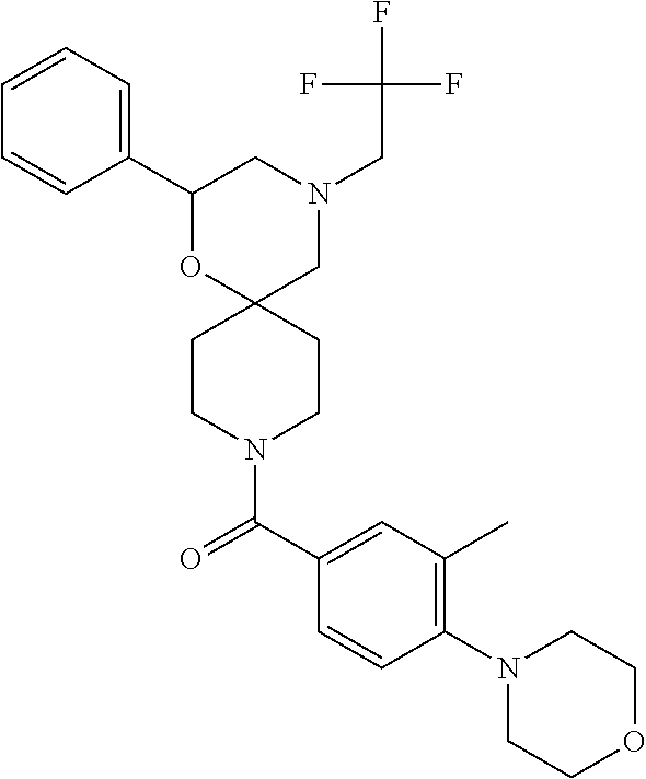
C1(C2=CC=CC=C2)OC2(CN(CC(F)(F)F)C1)CCN(C(C1=CC(C)=C(N3CCOCC3)C=C1)=O)CC2
